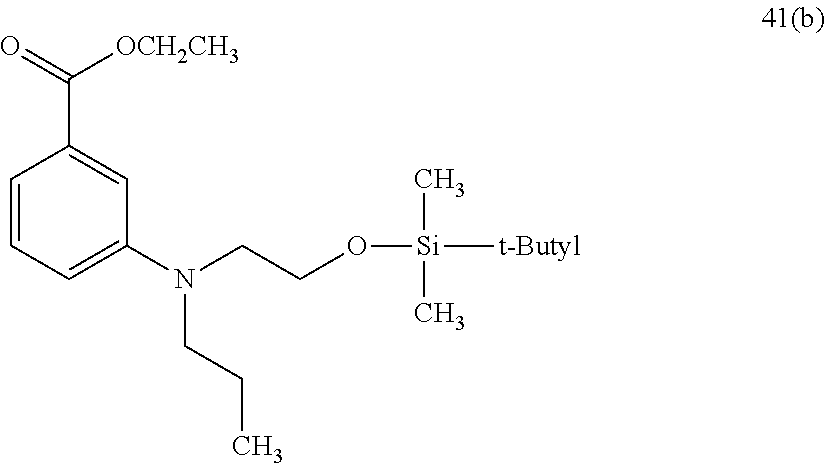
C1=CC=C(N(CCC)CCO[Si](C)(C)[t-Butyl])C=C1C(=O)[OCH2CH3]
